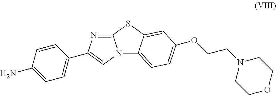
N12C3=CC=C(OCCN4CCOCC4)C=C3SC1=NC(C1=CC=C(N)C=C1)=C2
